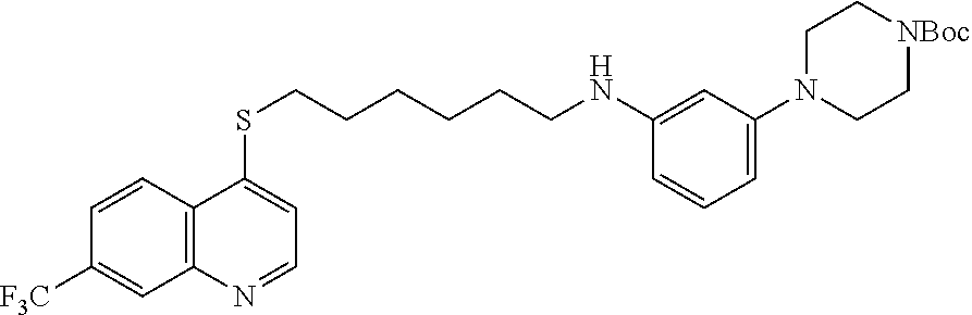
C1=CC2=C(C=C1[F3C])N=CC=C2SCCCCCCNC1=CC(N2CC[NBoc]CC2)=CC=C1
